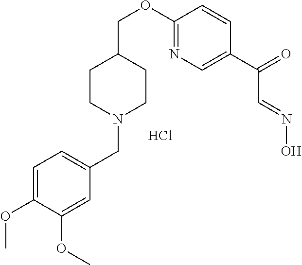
C1=C(OC)C(OC)=CC(CN2CCC(COC3=NC=C(C(=O)C=NO)C=C3)CC2)=C1.Cl
